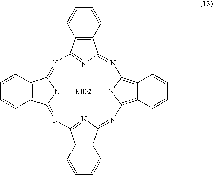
C12=C(C=CC=C1)C1=NC3=C4C(=C5N=C6C7=C(C=CC=C7)C(=N6)N=C6C7=C(C(=NC2=N1)N6[MD2]N53)C=CC=C7)C=CC=C4
